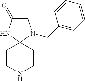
C1(=O)CN(CC2=CC=CC=C2)C2(N1)CCNCC2
